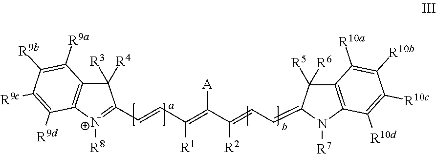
C1([R3])([R4])C2=C([N+]([R8])=C1C=CC(=C(C(=CC=C1C([R5])([R6])C3=C(N1[R7])C([R10d])=C([R10c])C([R10b])=C3[R10a])[R2])[A])[R1])C([R9d])=C([R9c])C([R9b])=C2[R9a]
